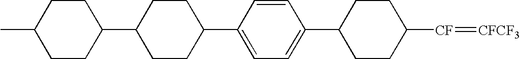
C1CC([CF]=[CFCF3])CCC1C1=CC=C(C2CCC(C3CCC(C)CC3)CC2)C=C1
